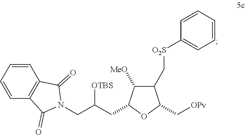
C1=CC=CC2=C1C(=O)N(CC(CC1C([MeO])C(C[O2S]C3=CC=CC=C3)C(C[OPv])O1)[OTBS])C2=O
